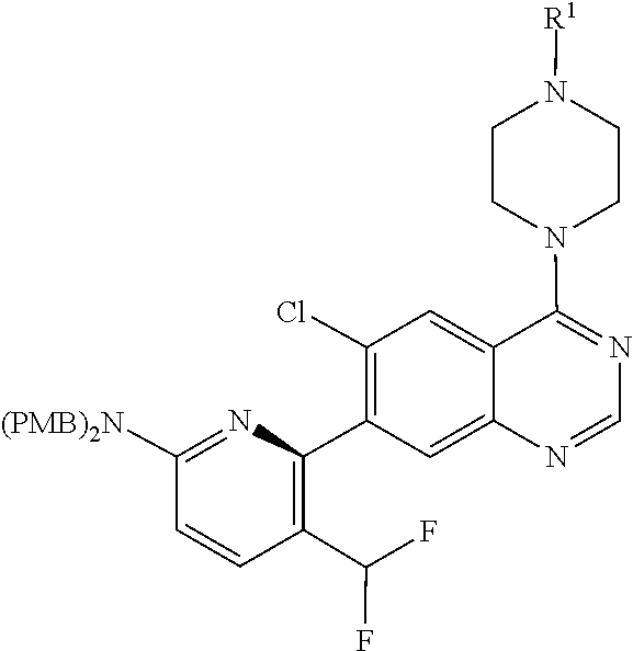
N1=CN=C(N2CCN([R1])CC2)C2=CC(Cl)=C(C3=C(C(F)F)C=CC([(PMB)2N])=N3)C=C12
